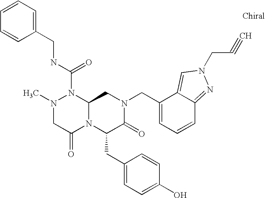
CN1CC(=O)N2C(N1C(NCC1=CC=CC=C1)=O)CN(CC1=CC=CC3=NN(CC#C)C=C13)C(=O)C2CC1=CC=C(O)C=C1
